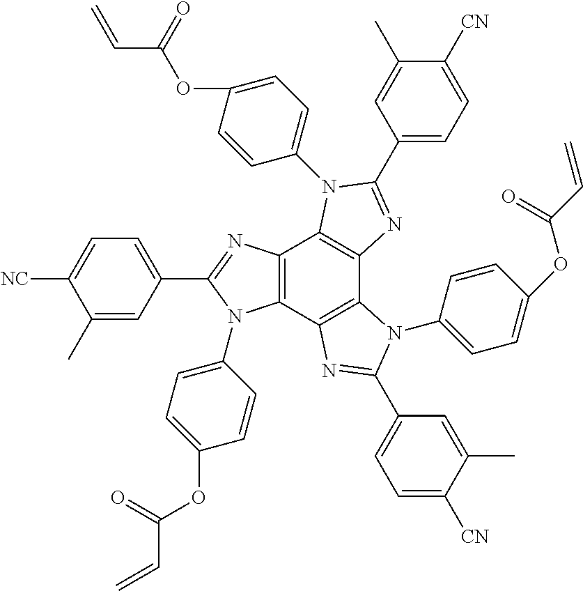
C12=C(C3=C(C4=C1N(C1=CC=C(OC(=O)C=C)C=C1)C(C1=CC=C([CN])C(C)=C1)=N4)N(C1=CC=C(OC(=O)C=C)C=C1)C(C1=CC=C([CN])C(C)=C1)=N3)N(C1=CC=C(OC(=O)C=C)C=C1)C(C1=CC=C([NC])C(C)=C1)=N2
